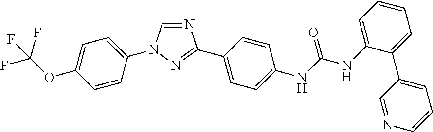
C1=CC(N2C=NC(C3=CC=C(NC(NC4=CC=CC=C4C4=CC=CN=C4)=O)C=C3)=N2)=CC=C1OC(F)(F)F
